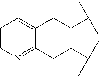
C12=CC=CN=C1CC(C(C)C)C(C(C)C)C2
